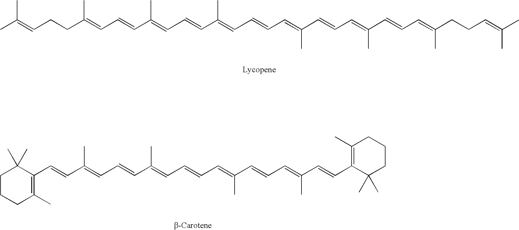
CC(=CCCC(=CC=CC(=CC=CC(=CC=CC=C(C=CC=C(C=CC=C(CCC=C(C)C)C)C)C)C)C)C)C.C1CCC(C)=C(C=CC(=CC=CC(=CC=CC=C(C=CC=C(C=CC2=C(C)CCCC2(C)C)C)C)C)C)C1(C)C
